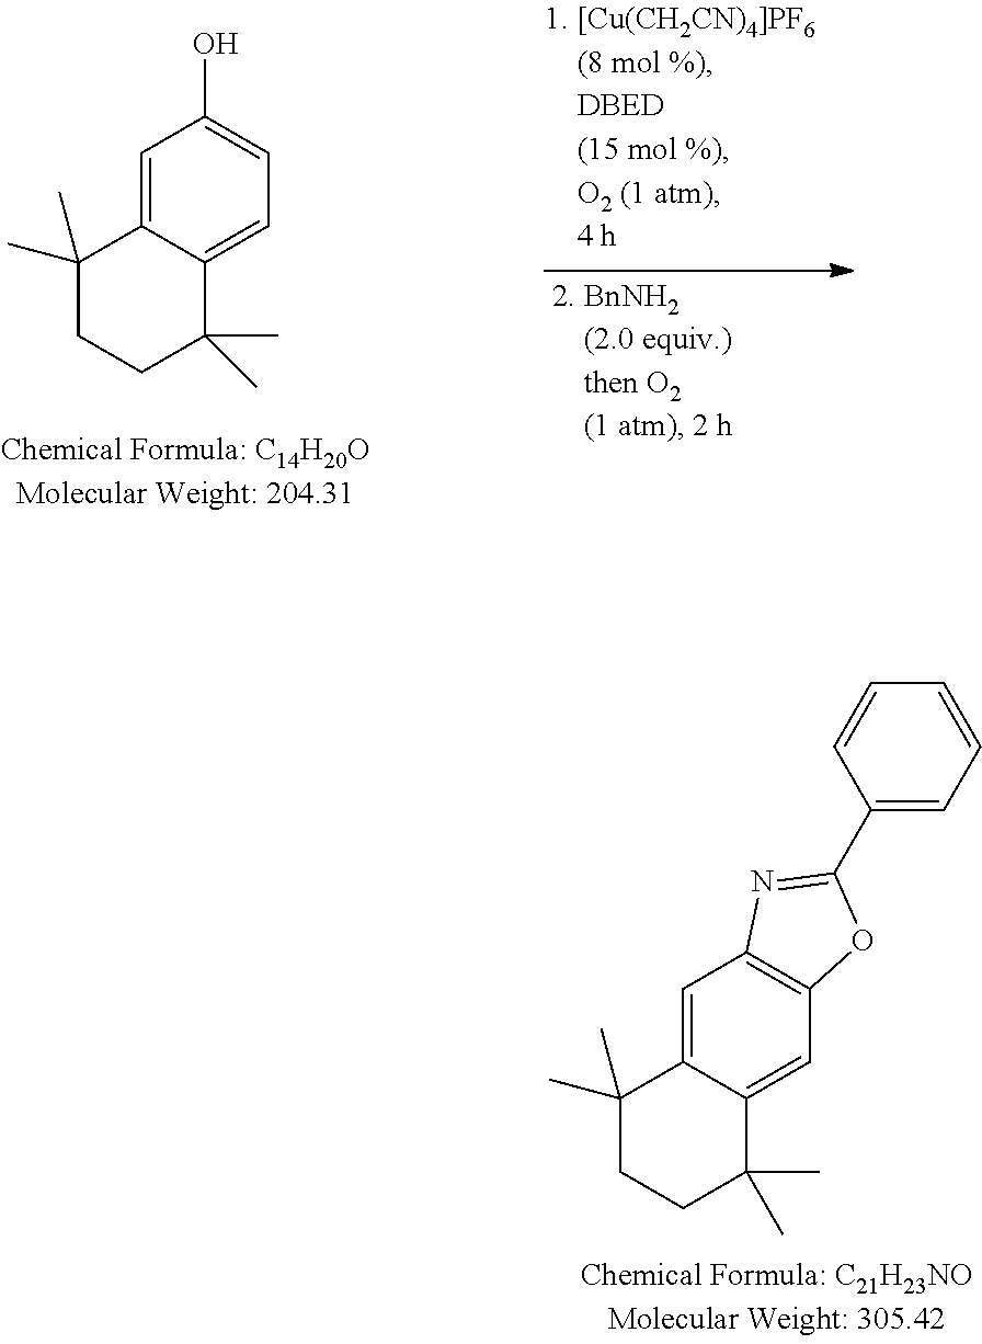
C1=C2C(=CC3=C1N=C(C1=CC=CC=C1)O3)C(C)(C)CCC2(C)C.C1=C2C(=CC=C1O)C(C)(C)CCC2(C)C
